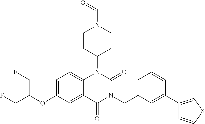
C1=C(OC(CF)CF)C=C2C(=C1)N(C1CCN(C=O)CC1)C(=O)N(CC1=CC=CC(C3=CSC=C3)=C1)C2=O
